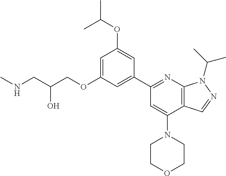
C(O)(CNC)COC1=CC(OC(C)C)=CC(C2=NC3=C(C(N4CCOCC4)=C2)C=NN3C(C)C)=C1
